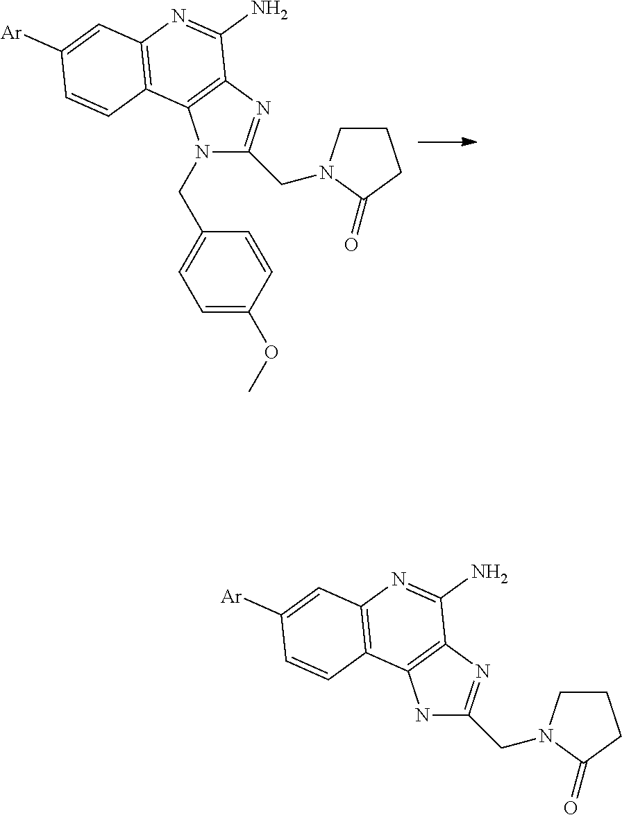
N1(CC2=CC=C(OC)C=C2)C(CN2CCCC2=O)=NC2=C1C1=C(N=C2N)C=C([Ar])C=C1.N1C(CN2CCCC2=O)=NC2=C1C1=C(N=C2N)C=C([Ar])C=C1
